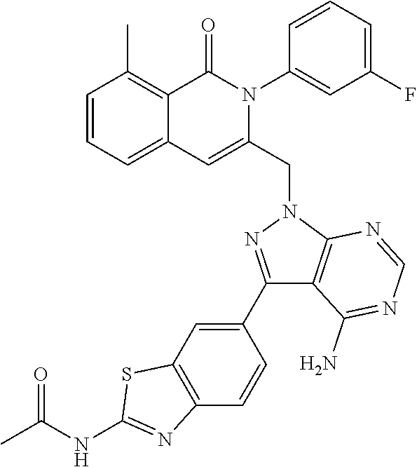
C1=CC=C2C(=C1C)C(=O)N(C1=CC(F)=CC=C1)C(CN1N=C(C3=CC4=C(C=C3)N=C(NC(=O)C)S4)C3=C1N=CN=C3N)=C2
